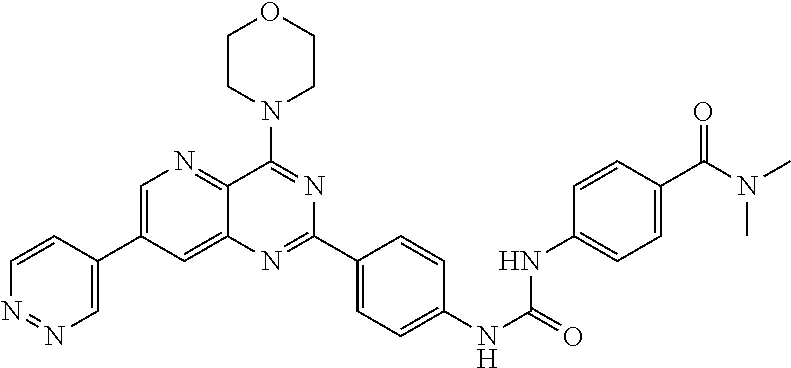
C1=C(C2=CN=NC=C2)C=C2C(=N1)C(N1CCOCC1)=NC(C1=CC=C(NC(NC3=CC=C(C(N(C)C)=O)C=C3)=O)C=C1)=N2
